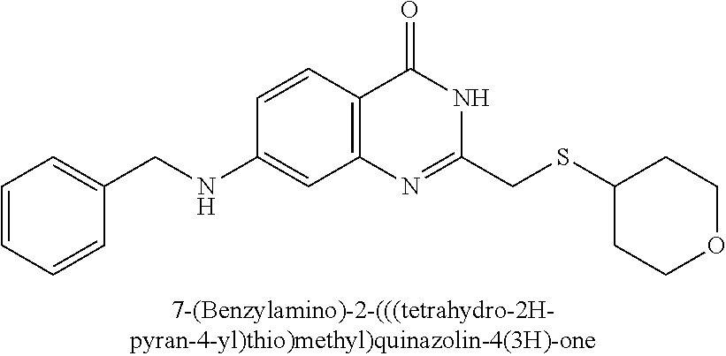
C1(NCC2=CC=CC=C2)=CC2=C(C=C1)C(=O)NC(CSC1CCOCC1)=N2
